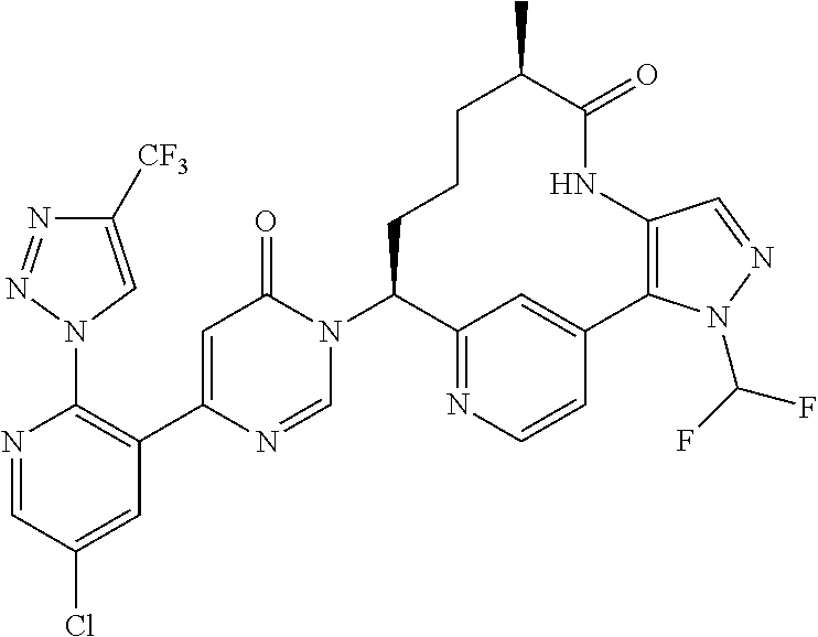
C1([CF3])=CN(C2=C(C3=CC(=O)N(C4C5=NC=CC(=C5)C5=C(C=NN5C(F)F)NC(=O)C(C)CCC4)C=N3)C=C(Cl)C=N2)N=N1
